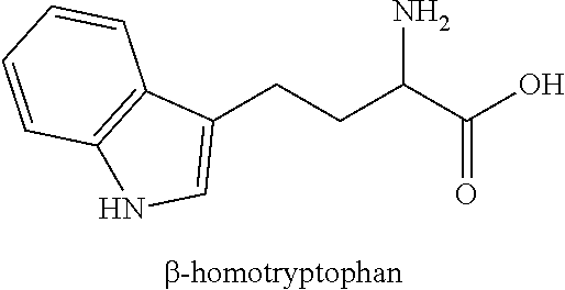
C1(CCC(C(O)=O)N)=CNC2=C1C=CC=C2
